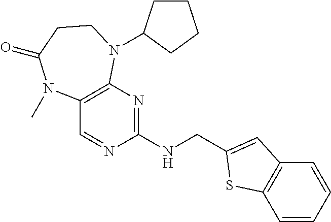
C(NC1=NC2=C(C=N1)N(C)C(=O)CCN2C1CCCC1)C1=CC2=C(C=CC=C2)S1
